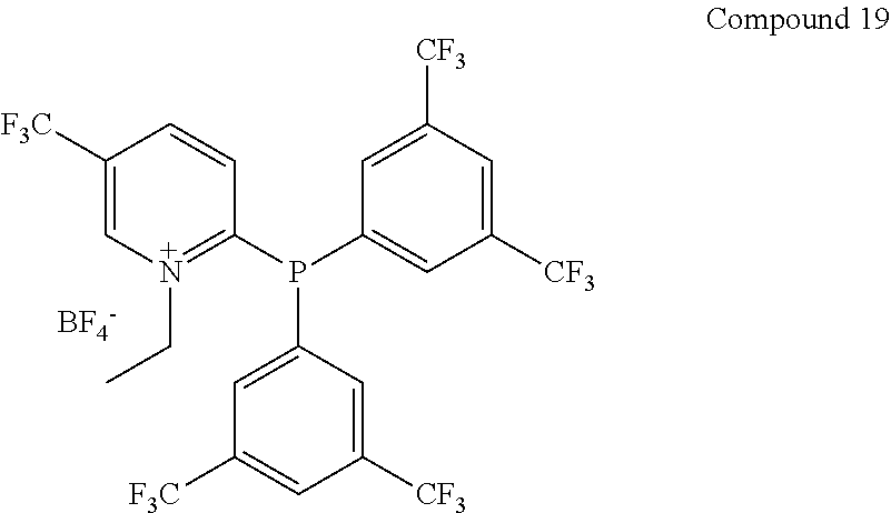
C1([F3C])=CN(CC)=C(P(C2=CC([F3C])=CC([CF3])=C2)C2=CC([CF3])=CC([CF3])=C2)C=C1.[BF4-]
